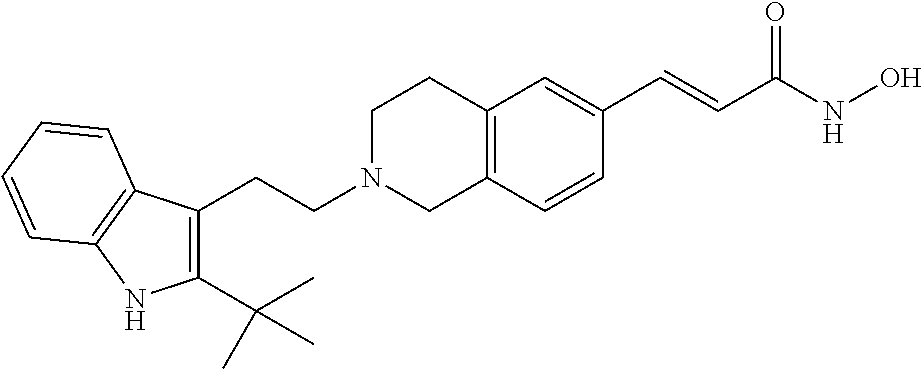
C12=C(C=CC(C=CC(NO)=O)=C1)CN(CCC1=C(C(C)(C)C)NC3=C1C=CC=C3)CC2
